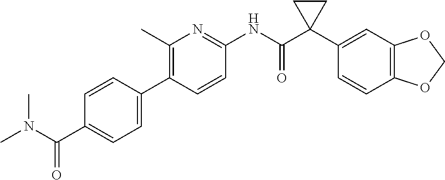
C1=CC(C2=C(C)N=C(NC(C3(C4=CC5=C(C=C4)OCO5)CC3)=O)C=C2)=CC=C1C(N(C)C)=O
